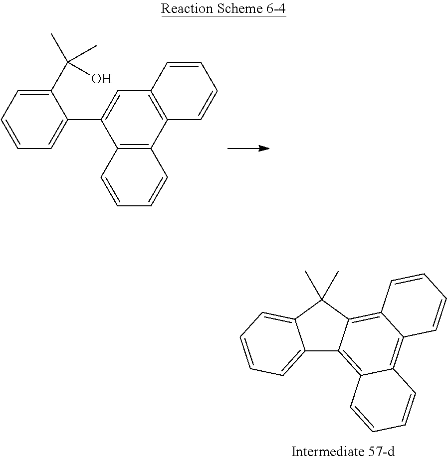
C12=C(C3=C(C=C1C1=CC=CC=C1C(C)(C)O)C=CC=C3)C=CC=C2.C12=CC=CC=C1C(C)(C)C1=C3C(=C4C(=C21)C=CC=C4)C=CC=C3
